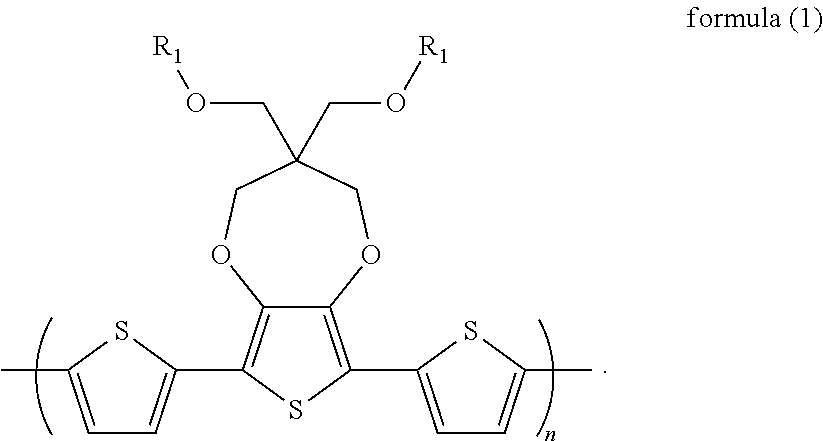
C12=C(C3=CC=C(C)S3)SC(C3=CC=C(C)S3)=C1OCC(CO[R1])(CO[R1])CO2
